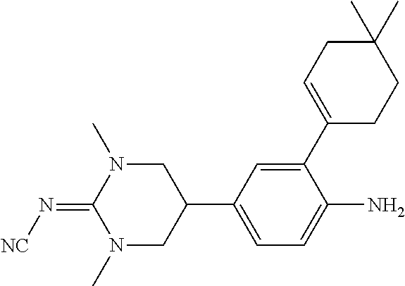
C1(C2=CCC(C)(C)CC2)=CC(C2CN(C)C(=N[NC])N(C)C2)=CC=C1N
